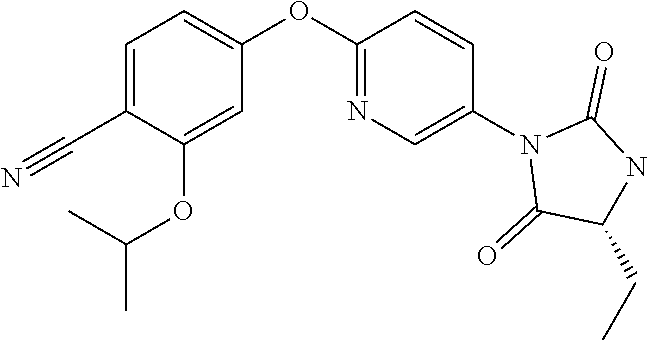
C1=C(C#N)C(OC(C)C)=CC(OC2=NC=C(N3C(=O)C(CC)NC3=O)C=C2)=C1
